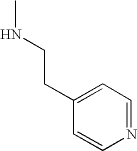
C1(CCNC)=CC=NC=C1
